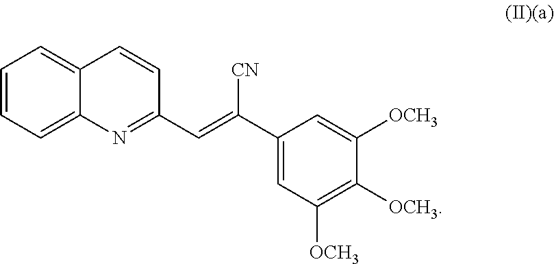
C1=CC=C2C(=C1)C=CC(C=C([CN])C1=CC([OCH3])=C([OCH3])C([OCH3])=C1)=N2
